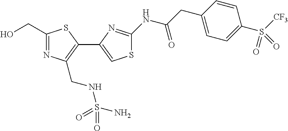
C1(CO)=NC(CNS(N)(=O)=O)=C(C2=CSC(NC(CC3=CC=C(S(=O)([CF3])=O)C=C3)=O)=N2)S1
